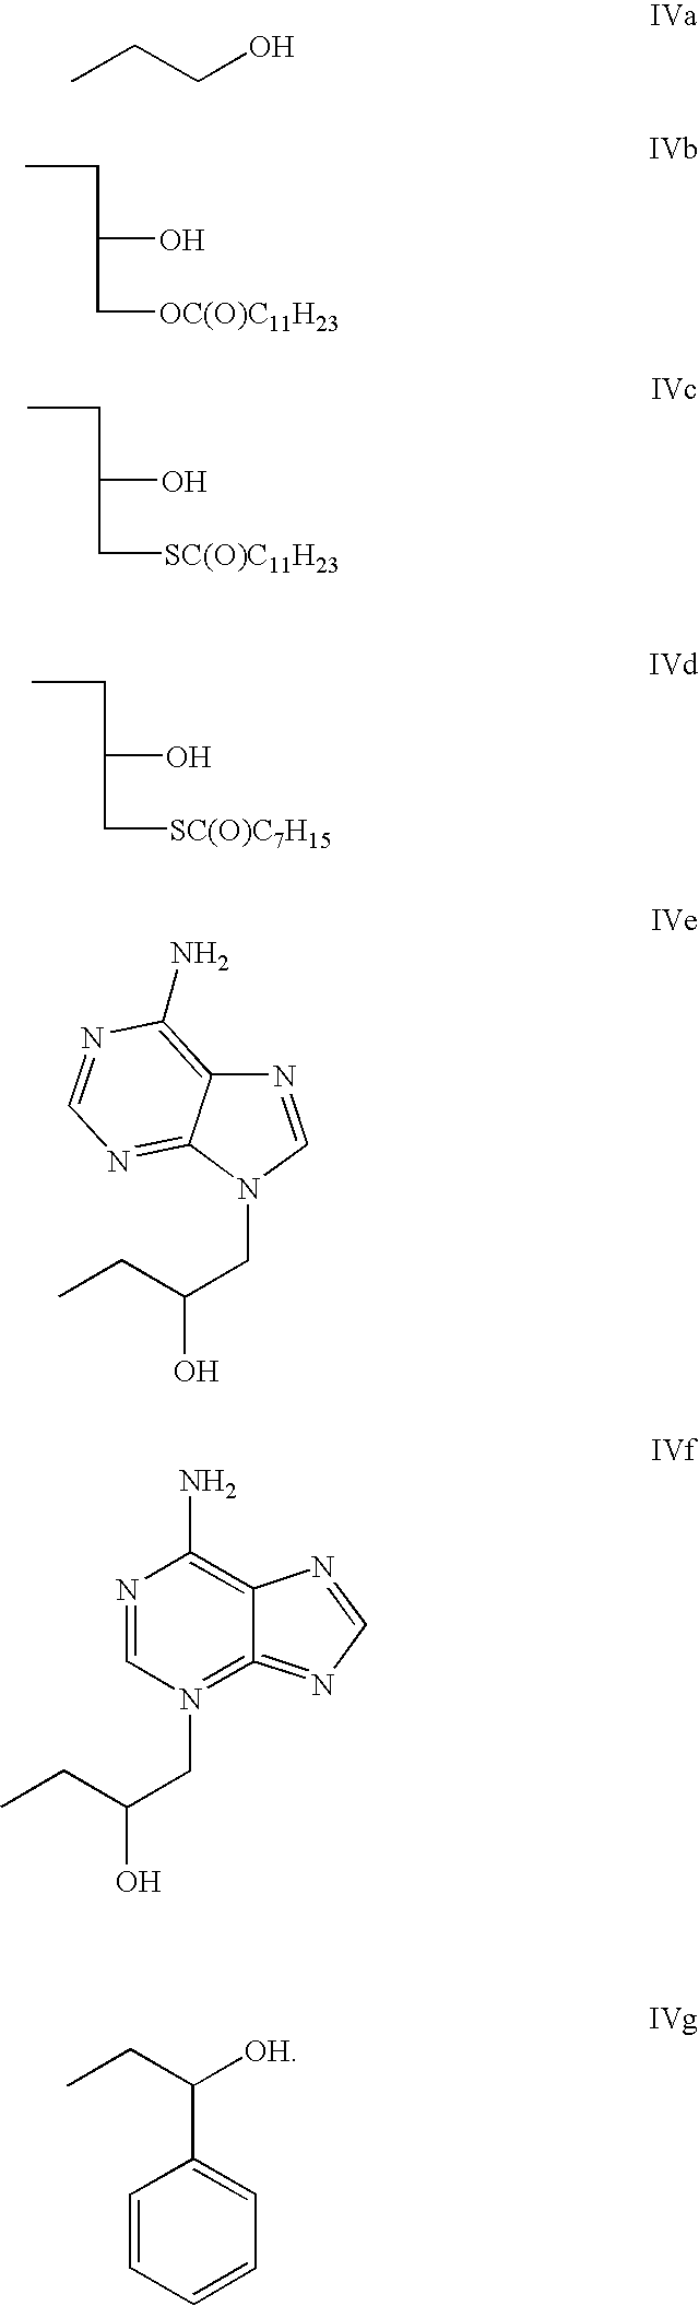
CCCO.CCC(O)C[OC(O)C11H23].CCC(O)C[SC(O)C11H23].CCC(O)C[SC(O)C7H15].C(O)(CC)CN1C=NC2=C(N)N=CN=C12.N1=CN(CC(CC)O)=C2=NC=NC2=C1N.C1=CC=CC=C1C(CC)[OH]
